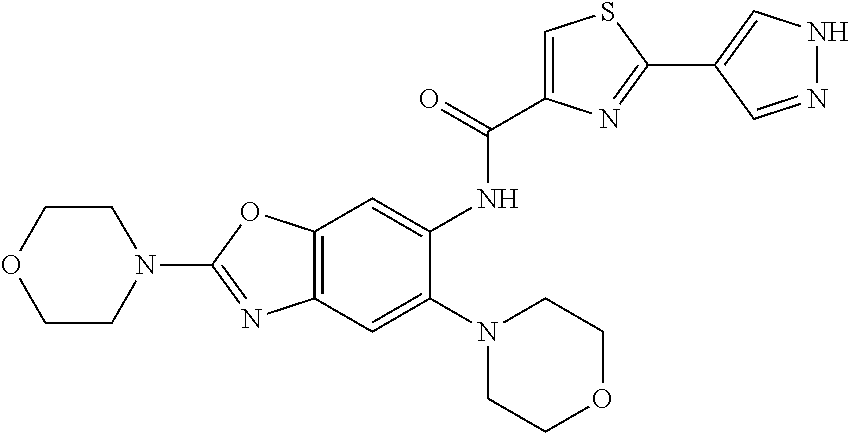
C12=C(C=C(N3CCOCC3)C(NC(C3=CSC(C4=CNN=C4)=N3)=O)=C1)N=C(N1CCOCC1)O2
